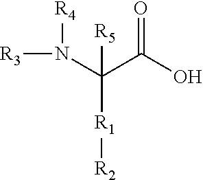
N(C(C(O)=O)([R1][R2])[R5])([R4])[R3]
